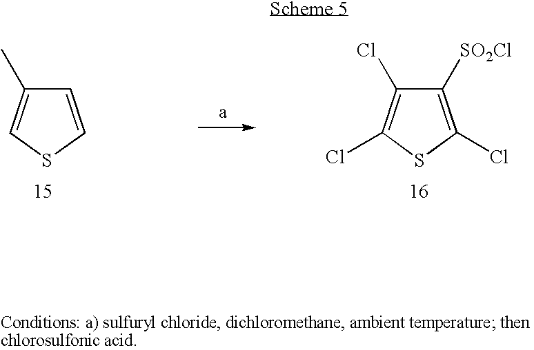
C1([SO2Cl])=C(Cl)SC(Cl)=C1Cl.C1=CSC=C1C
